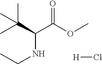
O=C(OC)C(C(C)(C)C)NCC.[H]Cl
